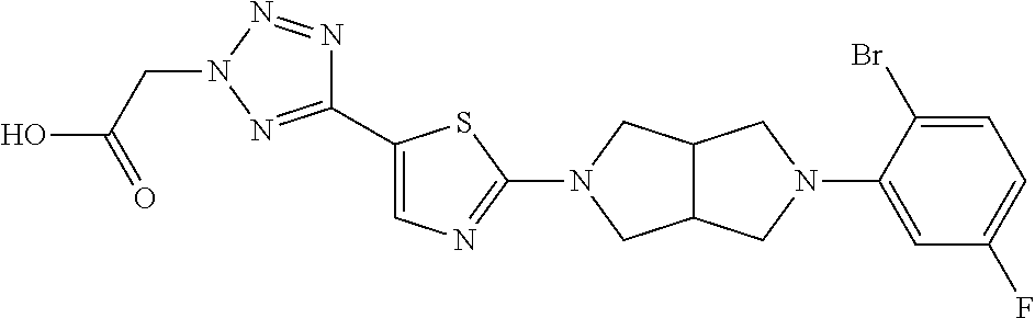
C1(C2=CN=C(N3CC4C(C3)CN(C3=CC(F)=CC=C3Br)C4)S2)=NN(CC(O)=O)N=N1
